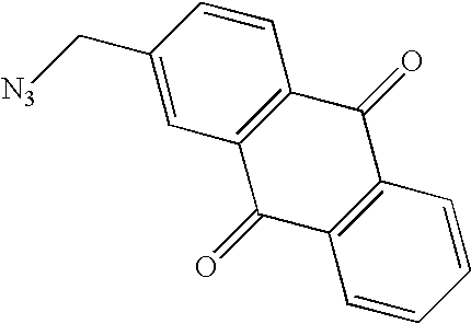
C1(C[N3])=CC2=C(C=C1)C(=O)C1=C(C2=O)C=CC=C1
